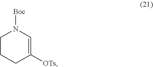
C1CCC([OTs])=CN1[Boc]
